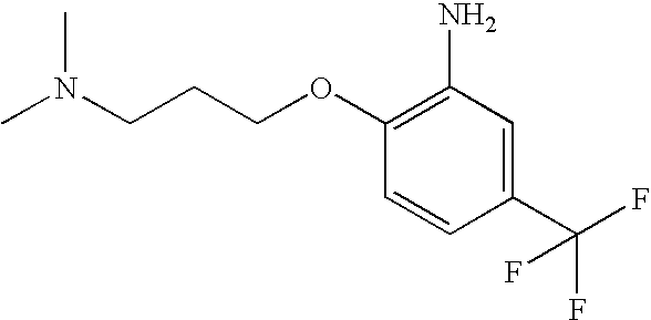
C1(N)=C(OCCCN(C)C)C=CC(C(F)(F)F)=C1
